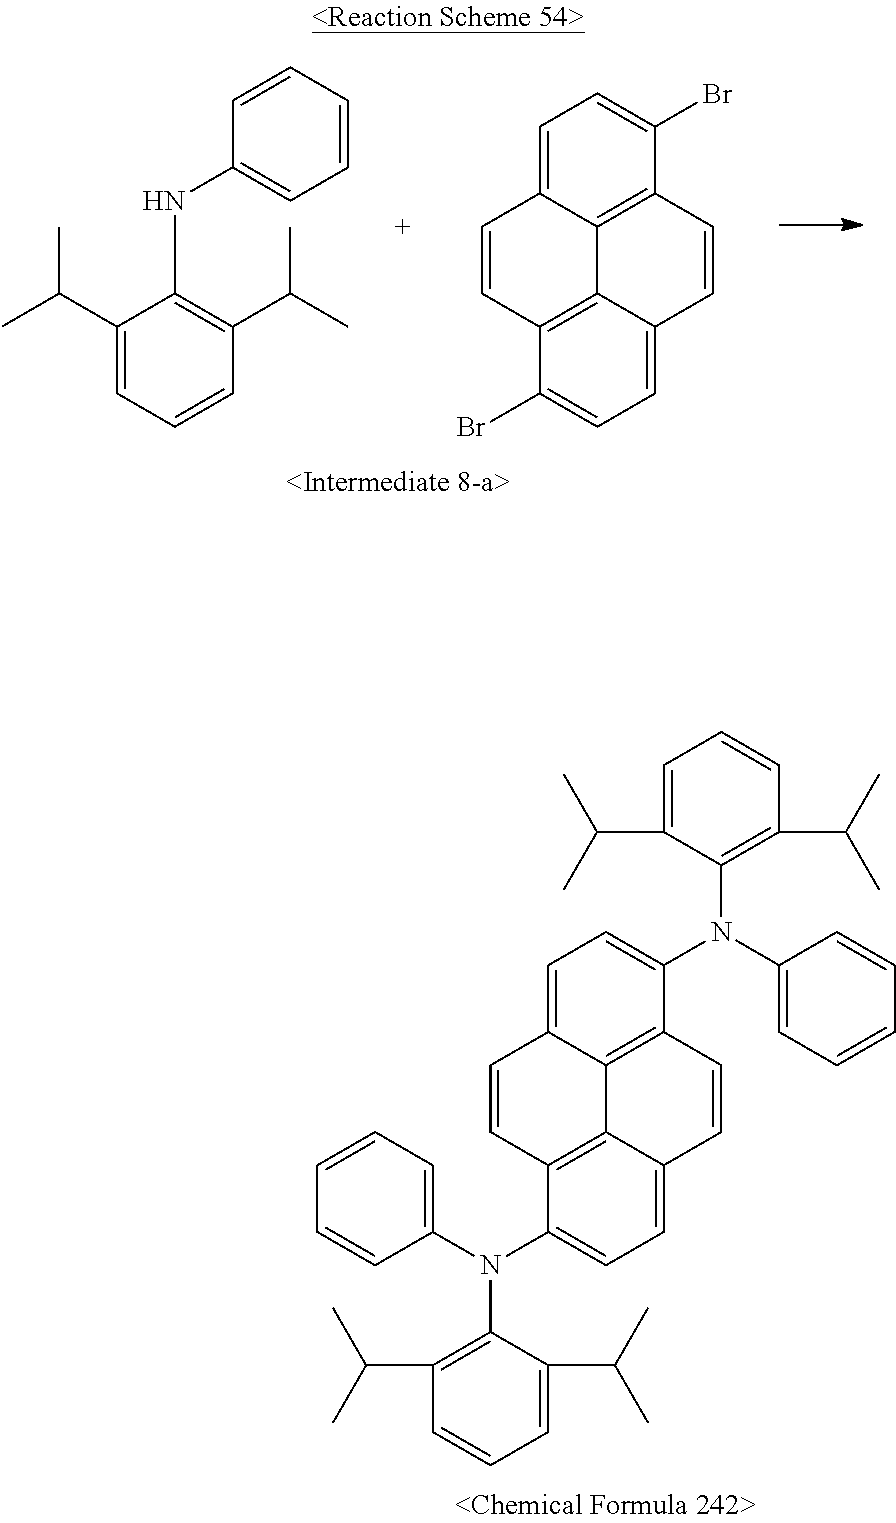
C1=CC=CC(NC2=C(C(C)C)C=CC=C2C(C)C)=C1.C12=C3C(=CC=C1Br)C=CC1=C3C(=CC=C1Br)C=C2.C1=C2C3=C(C(N(C4=C(C(C)C)C=CC=C4C(C)C)C4=CC=CC=C4)=C1)C=CC1=CC=C(N(C4=CC=CC=C4)C4=C(C(C)C)C=CC=C4C(C)C)C(=C31)C=C2
